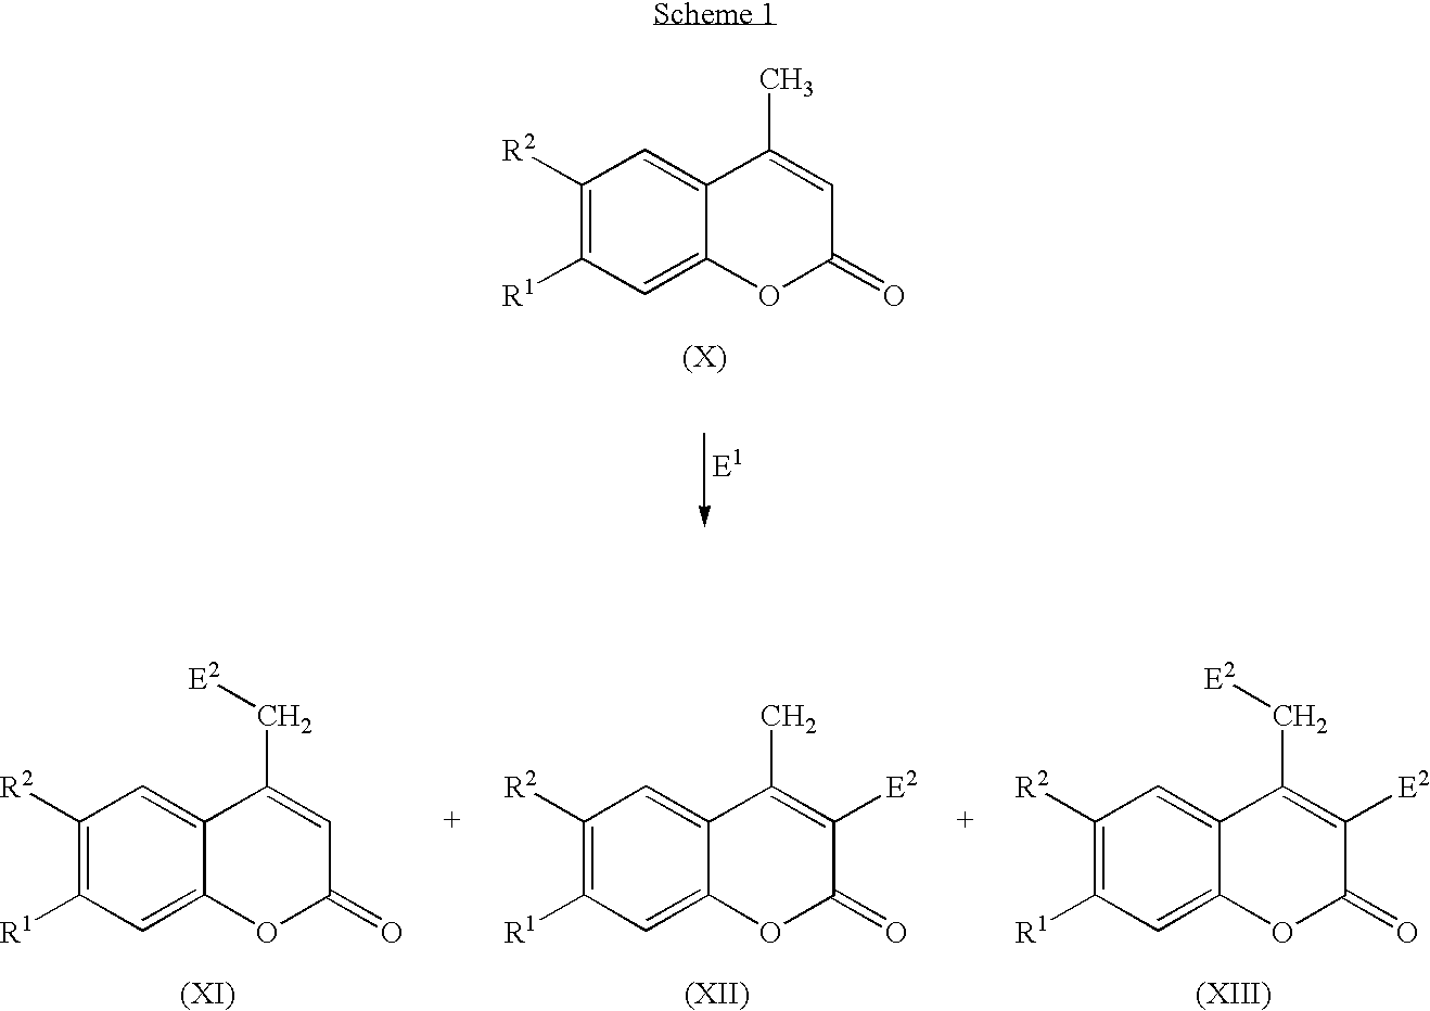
C1([R2])=C([R1])C=C2C(=C1)C(C)=CC(=O)O2.C1([R2])=C([R1])C=C2C(=C1)C(C[E2])=CC(=O)O2.C1([R2])=C([R1])C=C2C(=C1)C(C)=C([E2])C(=O)O2.C1([R2])=C([R1])C=C2C(=C1)C(C[E2])=C([E2])C(=O)O2
